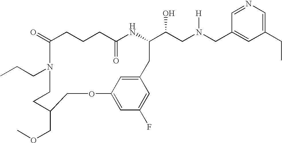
C1(=O)CCCC(=O)NC(C(CN(CC2=CC(CC)=CN=C2)[H])O)CC2=CC(=CC(F)=C2)OCC(COC)CCN1CCC
